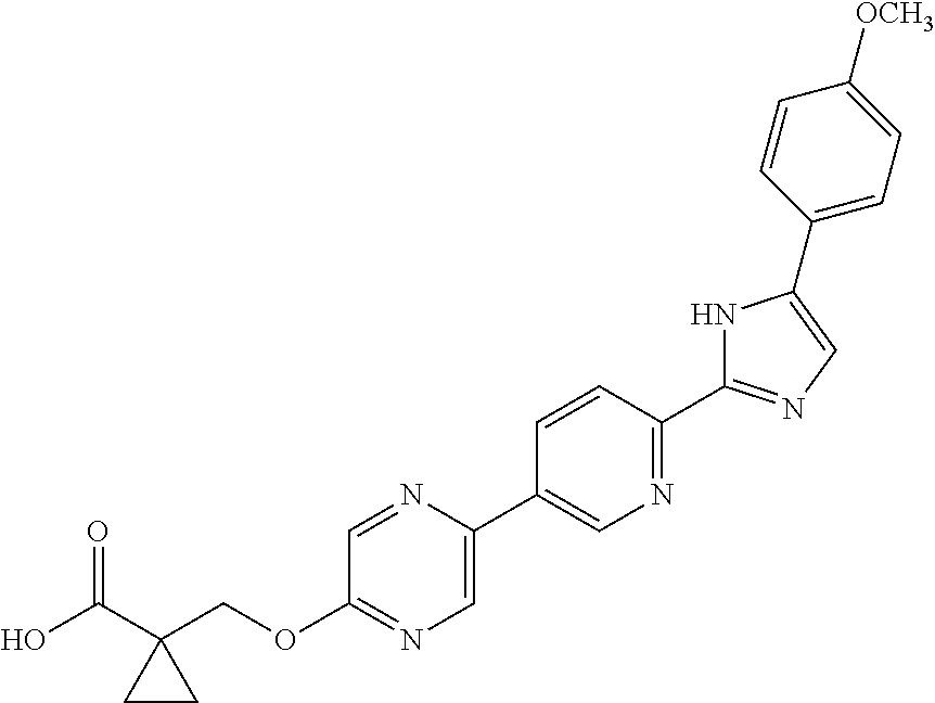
OC(C1(COC2=NC=C(C3=CN=C(C4=NC=C(C5=CC=C([OCH3])C=C5)N4)C=C3)N=C2)CC1)=O
